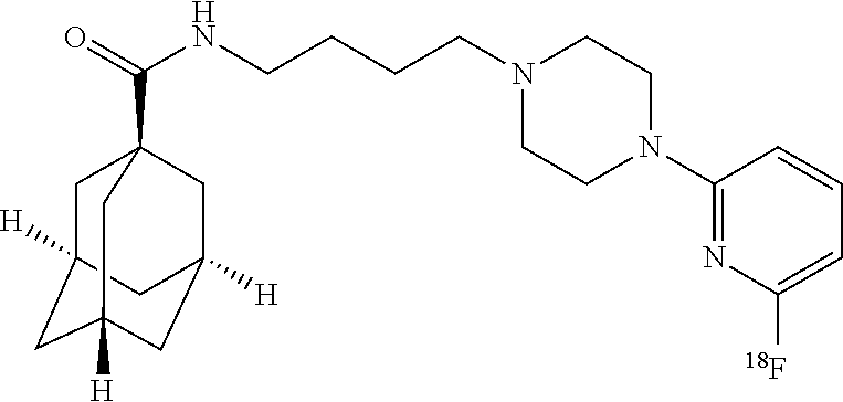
C(NCCCCN1CCN(C2=NC([18F])=CC=C2)CC1)(=O)C12CC3([H])CC([H])(CC([H])(C1)C3)C2
